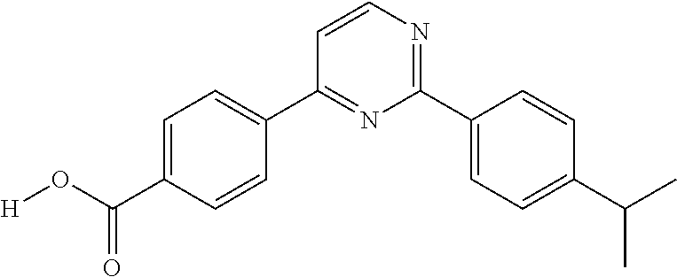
C1=C(C(O[H])=O)C=CC(C2=NC(C3=CC=C(C(C)C)C=C3)=NC=C2)=C1
